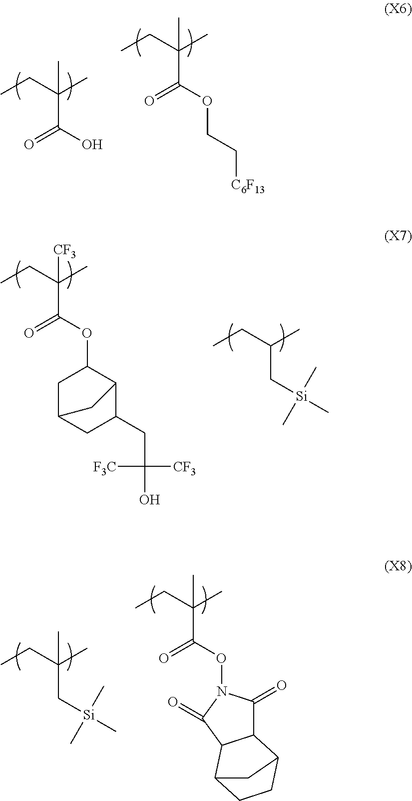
C(C(O)=O)(CC)(C)C.C(C(OCC[C6F13])=O)(CC)(C)C.C(C(OC1CC2CC(CC(O)([CF3])[F3C])C1C2)=O)(CC)(C)[CF3].C(C[Si](C)(C)C)(CC)C.C(C[Si](C)(C)C)(CC)(C)C.C(C(ON1C(=O)C2C(C1=O)C1CCC2C1)=O)(CC)(C)C
